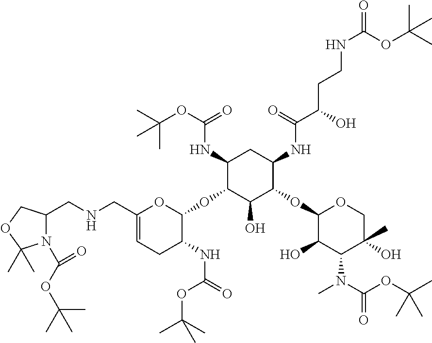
C1(CNCC2N(C(OC(C)(C)C)=O)C(C)(C)OC2)=CCC(NC(=O)OC(C)(C)C)C(OC2C(O)C(OC3C(O)C(N(C)C(OC(C)(C)C)=O)C(O)(C)CO3)C(NC(C(O)CCNC(=O)OC(C)(C)C)=O)CC2NC(OC(C)(C)C)=O)O1
